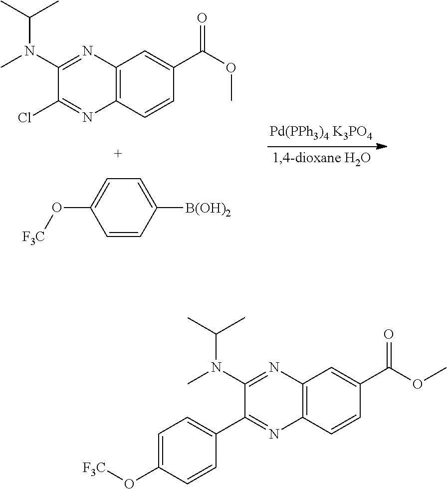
C12=C(C=CC(C(OC)=O)=C1)N=C(Cl)C(N(C)C(C)C)=N2.C1=CC([B(OH)2])=CC=C1O[F3C].C12=C(C=CC(C(OC)=O)=C1)N=C(C1=CC=C(O[F3C])C=C1)C(N(C)C(C)C)=N2
